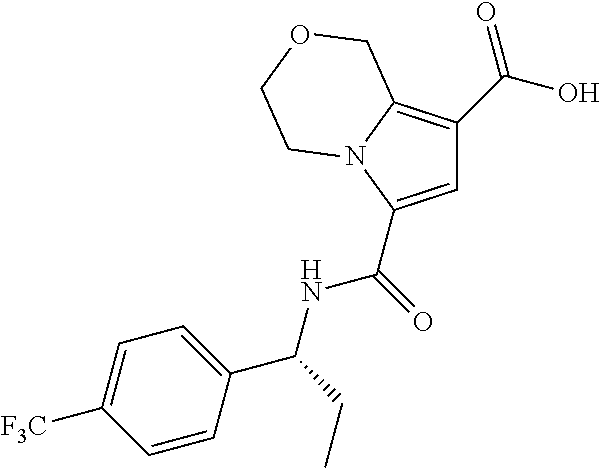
C1=C(C(NC(C2=CC=C([F3C])C=C2)CC)=O)N2C(=C1C(O)=O)COCC2
